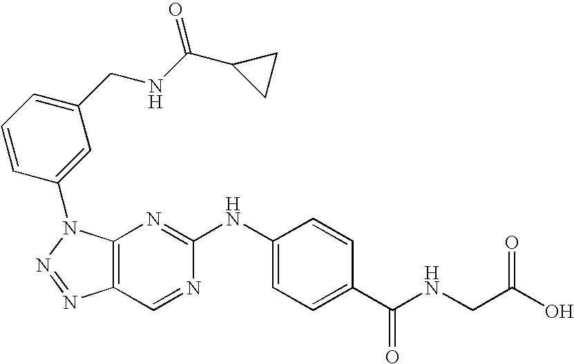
C12=C(N(C3=CC(CNC(C4CC4)=O)=CC=C3)N=N1)N=C(NC1=CC=C(C(NCC(O)=O)=O)C=C1)N=C2
